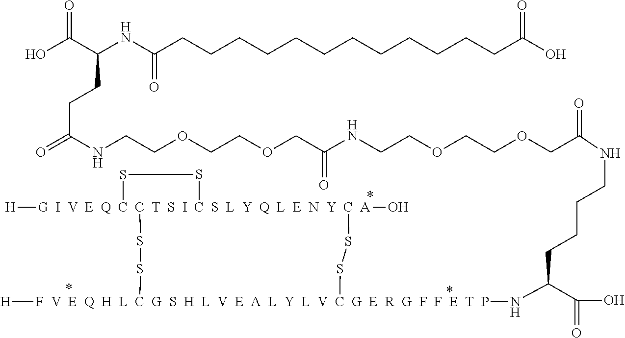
O(CC(NCCCCC(C(O)=O)N[F  V  E  Q  H  L  C  G  S  H  L  V  E  A  L  Y  L  V  C  G  E  R  G  F  F  E  T  P]1([H])SS[G  I  V  E  Q  C  C  T  S  I  C  S  L  Y  Q  L  E  N  Y  C  A]2(O)([H])(SS2)SS1)=O)CCOCCNC(COCCOCCNC(CCC(NC(CCCCCCCCCCCCC(O)=O)=O)C(O)=O)=O)=O
